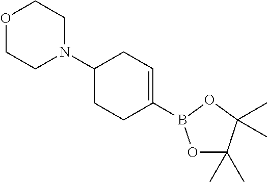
O1CCN(C2CCC(B3OC(C)(C)C(C)(C)O3)=CC2)CC1
